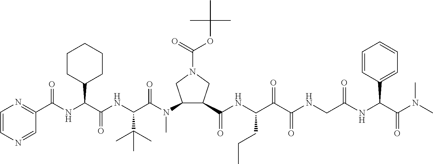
C1(C(NC(C(NC(C(=O)N(C2C(C(=O)NC(C(C(NCC(NC(C(N(C)C)=O)C3=CC=CC=C3)=O)=O)=O)CCC)CN(C(=O)OC(C)(C)C)C2)C)C(C)(C)C)=O)C2CCCCC2)=O)=NC=CN=C1
